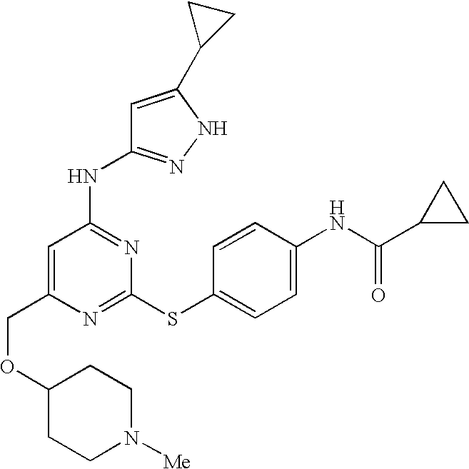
C1(COC2CCN([Me])CC2)=CC(NC2=NNC(C3CC3)=C2)=NC(SC2=CC=C(NC(C3CC3)=O)C=C2)=N1
